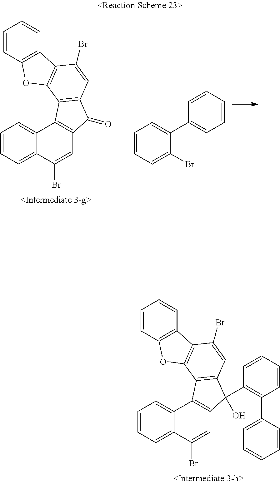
C1=CC=C2C(=C1)C1=C(C=C2Br)C(=O)C2=C1C1=C(C(Br)=C2)C2=C(O1)C=CC=C2.C1=CC=C(Br)C(C2=CC=CC=C2)=C1.C1=CC=C2C(=C1)C1=C(C=C2Br)C(C2=C(C3=CC=CC=C3)C=CC=C2)(O)C2=C1C1=C(C(Br)=C2)C2=C(O1)C=CC=C2
